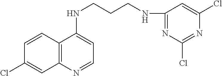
C1=CC2=C(C=C1Cl)N=CC=C2NCCCNC1=NC(Cl)=NC(Cl)=C1
